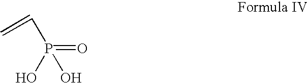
P(=O)(O)(C=C)O
